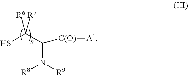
C(N([R9])[R8])(C(S)([R6])[R7])[C(O)][A1]
